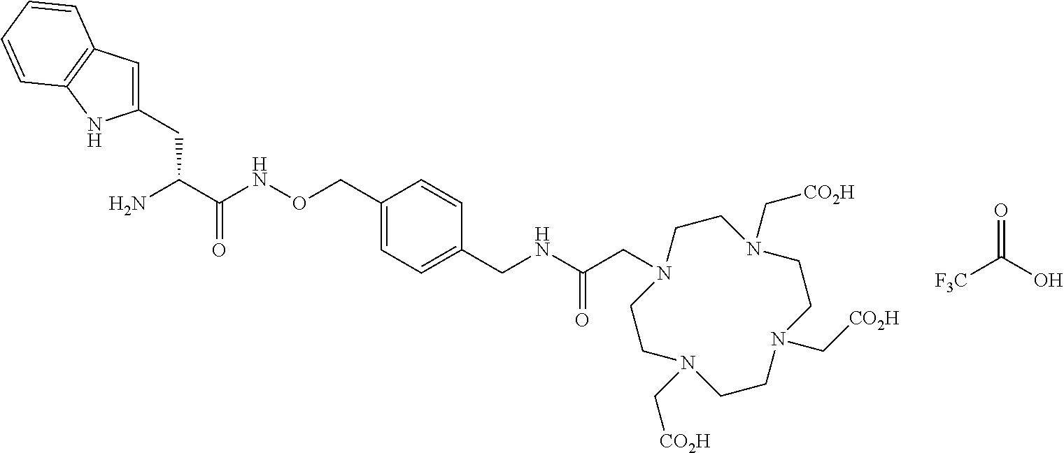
[F3C]C(O)=O.C1(CC(C(NOCC2=CC=C(CNC(CN3CCN(C[CO2H])CCN(C[CO2H])CCN(C[CO2H])CC3)=O)C=C2)=O)N)=CC2=C(N1)C=CC=C2
